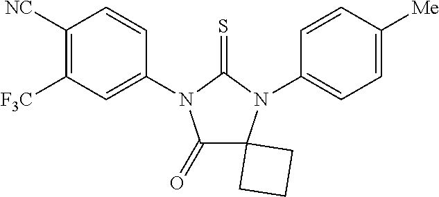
C1(=O)C2(N(C3=CC=C([Me])C=C3)C(=S)N1C1=CC([F3C])=C([NC])C=C1)CCC2
